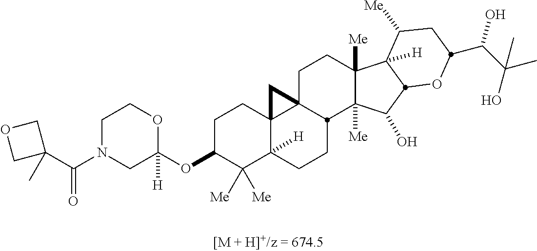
C1C(OC2([H])OCCN(C(C3(C)COC3)=O)C2)C([Me])([Me])C2([H])C3(C1)C1(CCC4([Me])C([Me])(C(O)C5C4([H])C([Me])CC(C(C(C)(O)C)O)O5)C1CC2)C3
